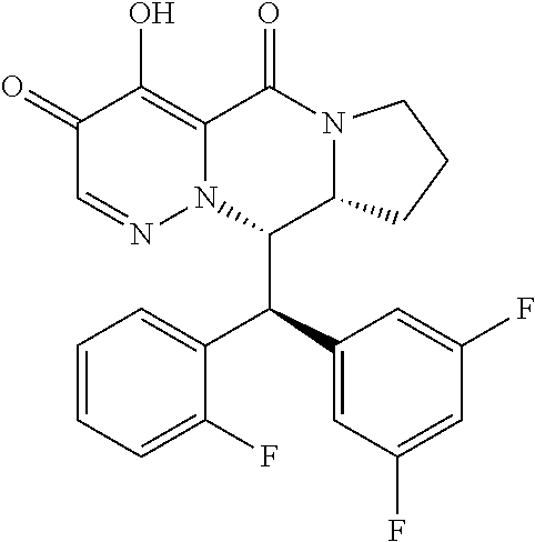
C1=CC=C(F)C(C(C2=CC(F)=CC(F)=C2)C2C3N(C(=O)C4=C(O)C(=O)C=NN24)CCC3)=C1
